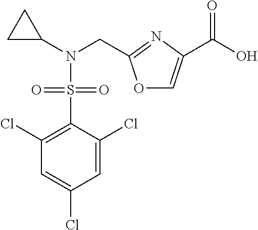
C1(Cl)=C(S(=O)(N(C2CC2)CC2=NC(C(=O)O)=CO2)=O)C(Cl)=CC(Cl)=C1
